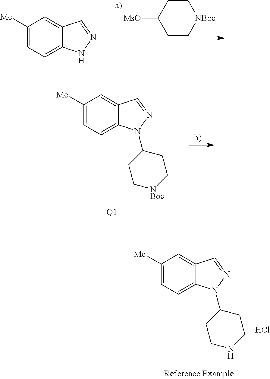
C1([Me])=CC=C2C(=C1)C=NN2.C1C[NBoc]CCC1[MsO].C1([Me])=CC=C2C(=C1)C=NN2C1CC[NBoc]CC1.[Q1].C1([Me])=CC=C2C(=C1)C=NN2C1CCNCC1.Cl
